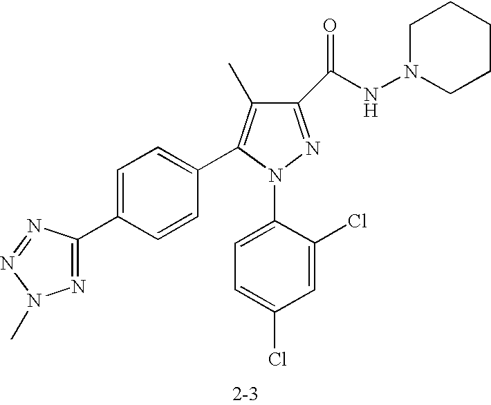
C1(C(NN2CCCCC2)=O)=NN(C2=CC=C(Cl)C=C2Cl)C(C2=CC=C(C3=NN(C)N=N3)C=C2)=C1C
